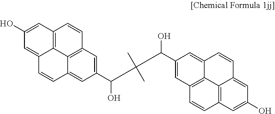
C1(O)=CC2=C3C(=C1)C=CC1=CC(C(O)C(C(C4=CC5=C6C(=C4)C=CC4=CC(O)=CC(=C64)C=C5)O)(C)C)=CC(=C31)C=C2
